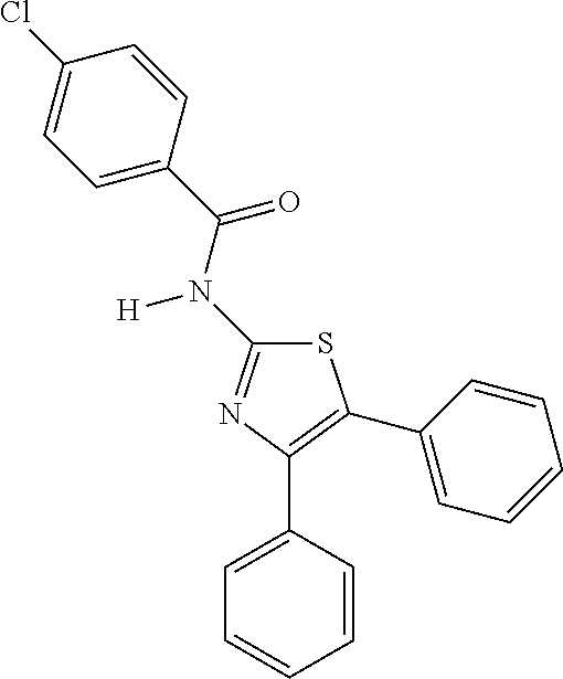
S1C(N(C(C2=CC=C(Cl)C=C2)=O)[H])=NC(C2=CC=CC=C2)=C1C1=CC=CC=C1
